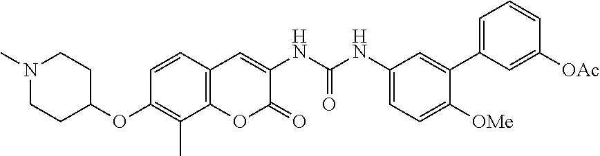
C1=C(C2=CC(NC(NC3=CC4=C(OC3=O)C(C)=C(OC3CCN(C)CC3)C=C4)=O)=CC=C2[OMe])C=C([OAc])C=C1
